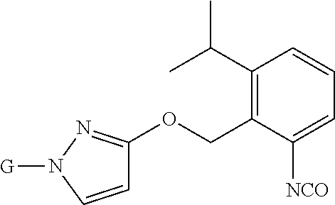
C1(C(C)C)=C(COC2=NN([G])C=C2)C([NCO])=CC=C1
